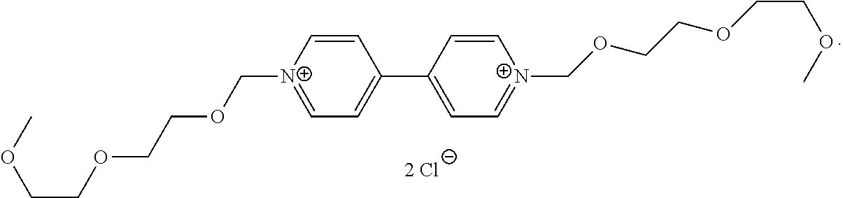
C1=C[N+](COCCOCCOC)=CC=C1C1=CC=[N+](COCCOCCOC)C=C1
